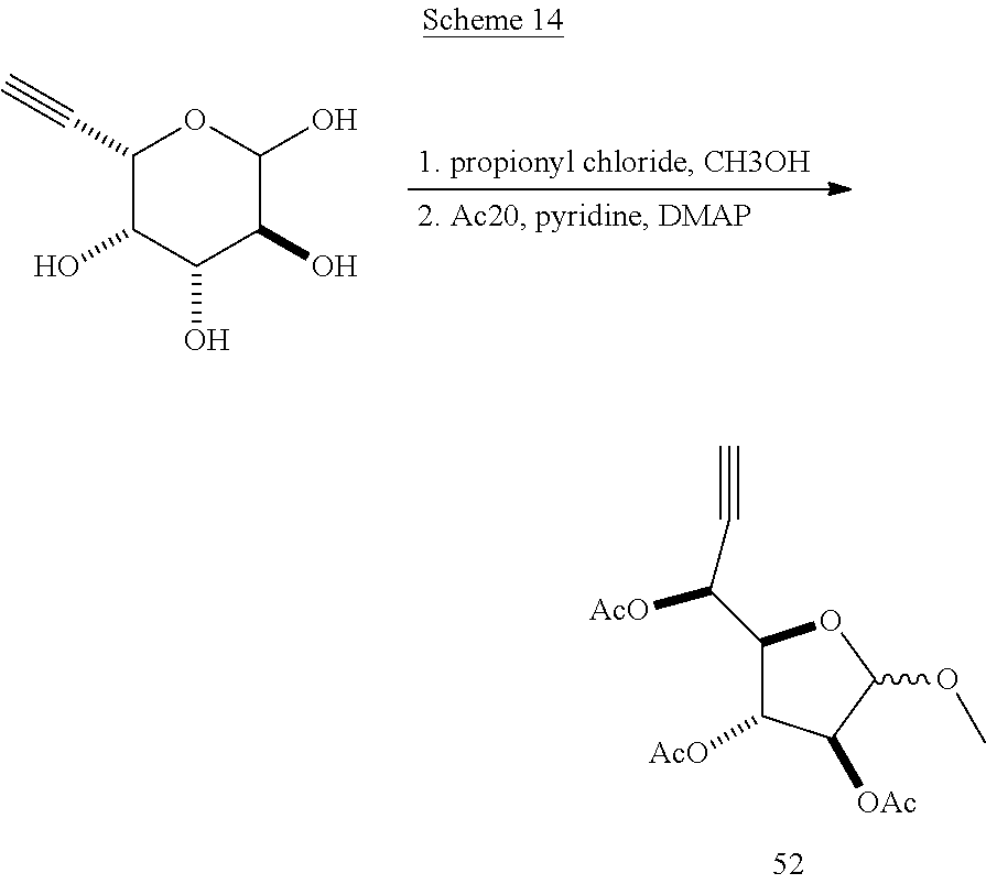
C1(C(C#C)[AcO])C([AcO])C([OAc])C(OC)O1.C1(O)C(O)C(O)C(O)OC1C#C
